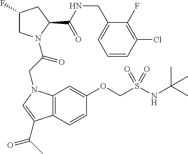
C1(CNC(=O)C2N(C(CN3C4=C(C=CC(OCS(=O)(NC(C)(C)C)=O)=C4)C(C(C)=O)=C3)=O)CC(F)C2)=CC=CC(Cl)=C1F
